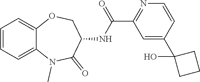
C1=CC=C2C(=C1)OCC(NC(C1=NC=CC(C3(O)CCC3)=C1)=O)C(=O)N2C
